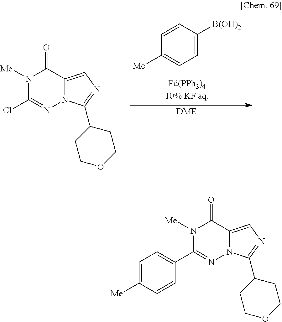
[DME].N1([Me])C(Cl)=NN2C(=CN=C2C2CCOCC2)C1=O.C1=CC([Me])=CC=C1[B(OH)2].N1([Me])C(C2=CC=C([Me])C=C2)=NN2C(=CN=C2C2CCOCC2)C1=O
